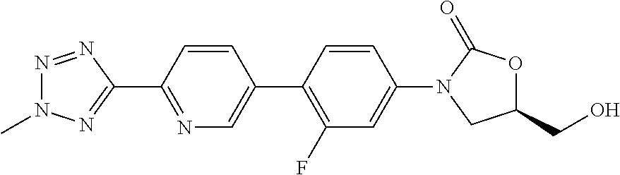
N1=NC(C2=NC=C(C3=C(F)C=C(N4CC(CO)OC4=O)C=C3)C=C2)=NN1C
